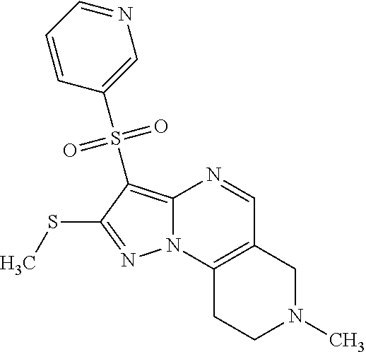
C12=C(S(C3=CN=CC=C3)(=O)=O)C(SC)=NN1C1=C(C=N2)CN(C)CC1
